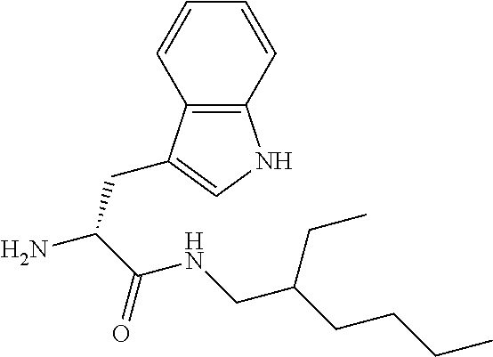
NC(C(=O)NCC(CCCC)CC)CC1=CNC2=C1C=CC=C2
